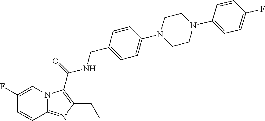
N12C(=NC(CC)=C1C(=O)NCC1=CC=C(N3CCN(C4=CC=C(F)C=C4)CC3)C=C1)C=CC(F)=C2
